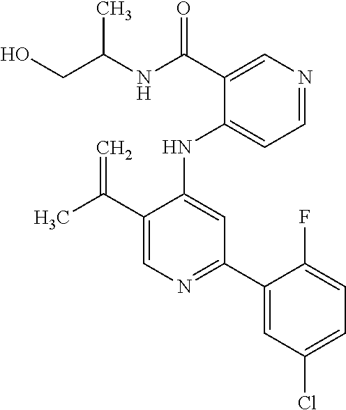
OCC(NC(C1=CN=CC=C1NC1=CC(C2=CC(Cl)=CC=C2F)=NC=C1C(C)=C)=O)C
